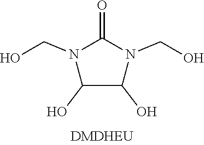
N1(CO)C(=O)N(CO)C(O)C1O
